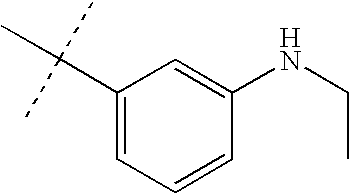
C1(C(C)(C)C)=CC=CC(NCC)=C1
